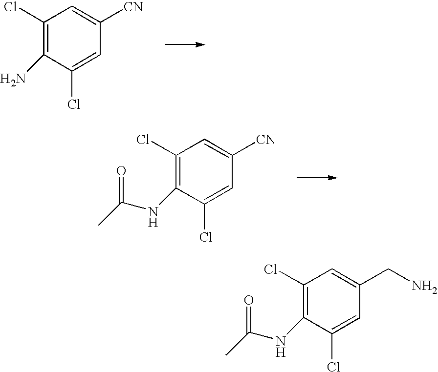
C1(Cl)=C(N)C(Cl)=CC([CN])=C1.C1(Cl)=C(NC(C)=O)C(Cl)=CC([CN])=C1.C1(Cl)=C(NC(C)=O)C(Cl)=CC(CN)=C1
